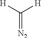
[H]C([H])=[N2]
